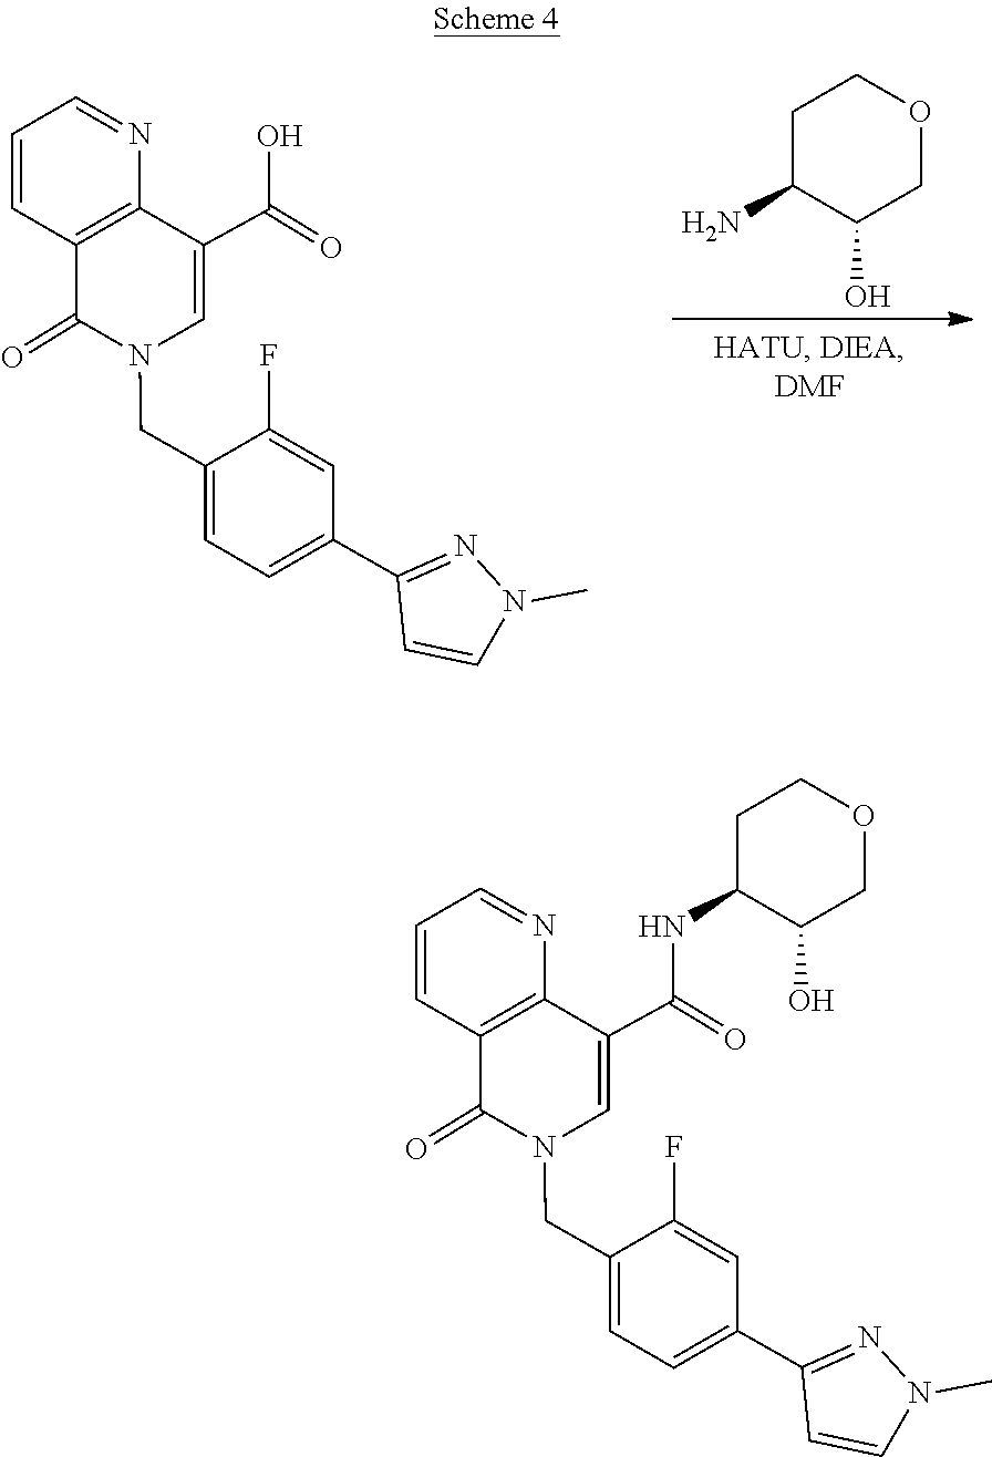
C1=C(C2=NN(C)C=C2)C=C(F)C(CN2C=C(C(=O)O)C3=C(C=CC=N3)C2=O)=C1.C1C(N)C(O)COC1.C1=C(C2=NN(C)C=C2)C=C(F)C(CN2C=C(C(=O)NC3C(O)COCC3)C3=C(C=CC=N3)C2=O)=C1
